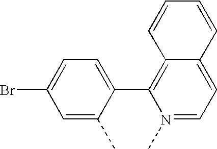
C1=C(C)C(C2=C3C(=CC=N2C)C=CC=C3)=CC=C1Br
